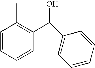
C1=CC=CC(C(O)C2=CC=CC=C2)=C1C
